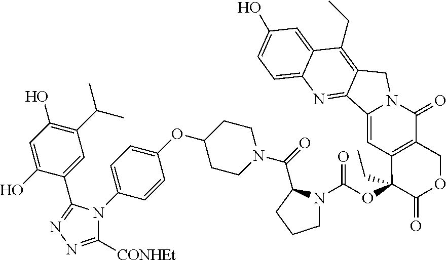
C1C2=C(C=C3N(C2=O)CC2=C(CC)C4=CC(O)=CC=C4N=C32)C(OC(N2CCCC2C(=O)N2CCC(OC3=CC=C(N4C([CONHEt])=NN=C4C4=CC(C(C)C)=C(O)C=C4O)C=C3)CC2)=O)(CC)C(=O)O1
